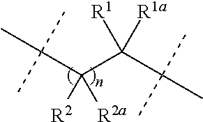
C(C(C(C(C)(C)C)([R1a])[R1])([R2a])[R2])(C)(C)C
